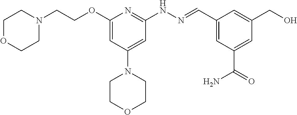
O(C1=CC(N2CCOCC2)=CC(NN=CC2=CC(C(=O)N)=CC(CO)=C2)=N1)CCN1CCOCC1
